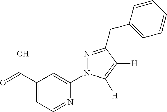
OC(C1=CC=NC(N2N=C(CC3=CC=CC=C3)C([H])=C2[H])=C1)=O
